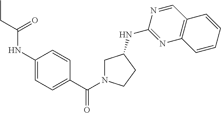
C1(NC(CC)=O)=CC=C(C(N2CC(NC3=NC4=C(C=N3)C=CC=C4)CC2)=O)C=C1
